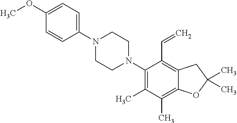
C1(OC)=CC=C(N2CCN(C3=C(C)C(C)=C4C(=C3C=C)CC(C)(C)O4)CC2)C=C1
